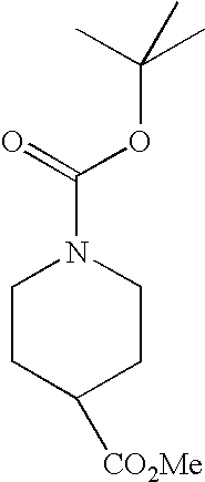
C1CC([CO2Me])CCN1C(=O)OC(C)(C)C
